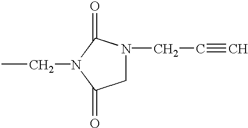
CCN1C(=O)CN(CC#C)C1=O
